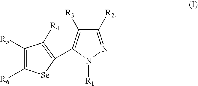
C1([R5])=C([R6])[Se]C(C2=C([R3])C([R2])=NN2[R1])=C1[R4]
